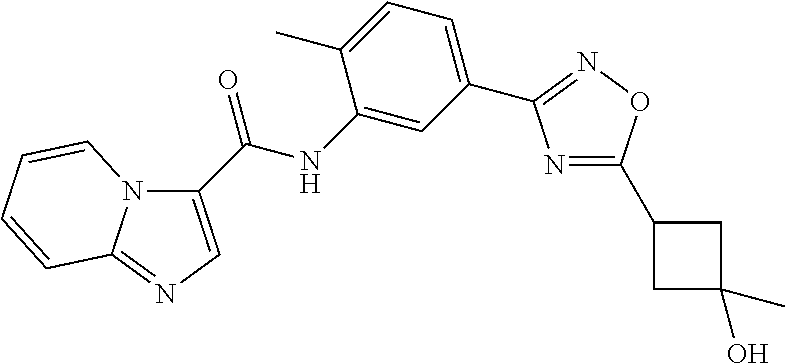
C1(NC(=O)C2=CN=C3N2C=CC=C3)=CC(C2=NOC(C3CC(O)(C)C3)=N2)=CC=C1C
